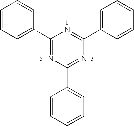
C1=C(C2=NC(C3=CC=CC=C3)=NC(C3=CC=CC=C3)=N2)C=CC=C1
